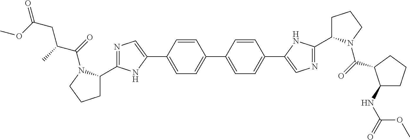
C1C(C2=NC=C(C3=CC=C(C4=CC=C(C5=CN=C(C6CCCN6C(=O)C6C(NC(=O)OC)CCC6)N5)C=C4)C=C3)N2)N(C(=O)C(C)CC(=O)OC)CC1
